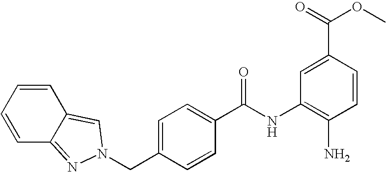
C1=CC=CC2=CN(CC3=CC=C(C(=O)NC4=C(N)C=CC(C(=O)OC)=C4)C=C3)N=C12
